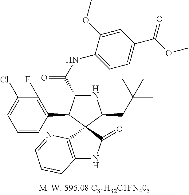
N1C(C(NC2=CC=C(C(=O)OC)C=C2OC)=O)C(C2=C(F)C(Cl)=CC=C2)C2(C1CC(C)(C)C)C1=C(NC2=O)C=CC=N1
